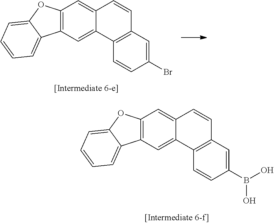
C12=C(C=C3C(=C1)C=CC1=C3C=CC(Br)=C1)C1=CC=CC=C1O2.C12=C(C=C3C(=C1)C=CC1=C3C=CC(B(O)O)=C1)C1=CC=CC=C1O2
